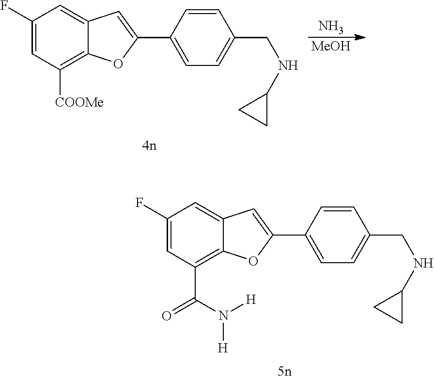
C1(F)=CC(C(N([H])[H])=O)=C2C(=C1)C=C(C1=CC=C(CNC3CC3)C=C1)O2.C1(F)=CC([COOMe])=C2C(=C1)C=C(C1=CC=C(CNC3CC3)C=C1)O2.N.[MeOH]
